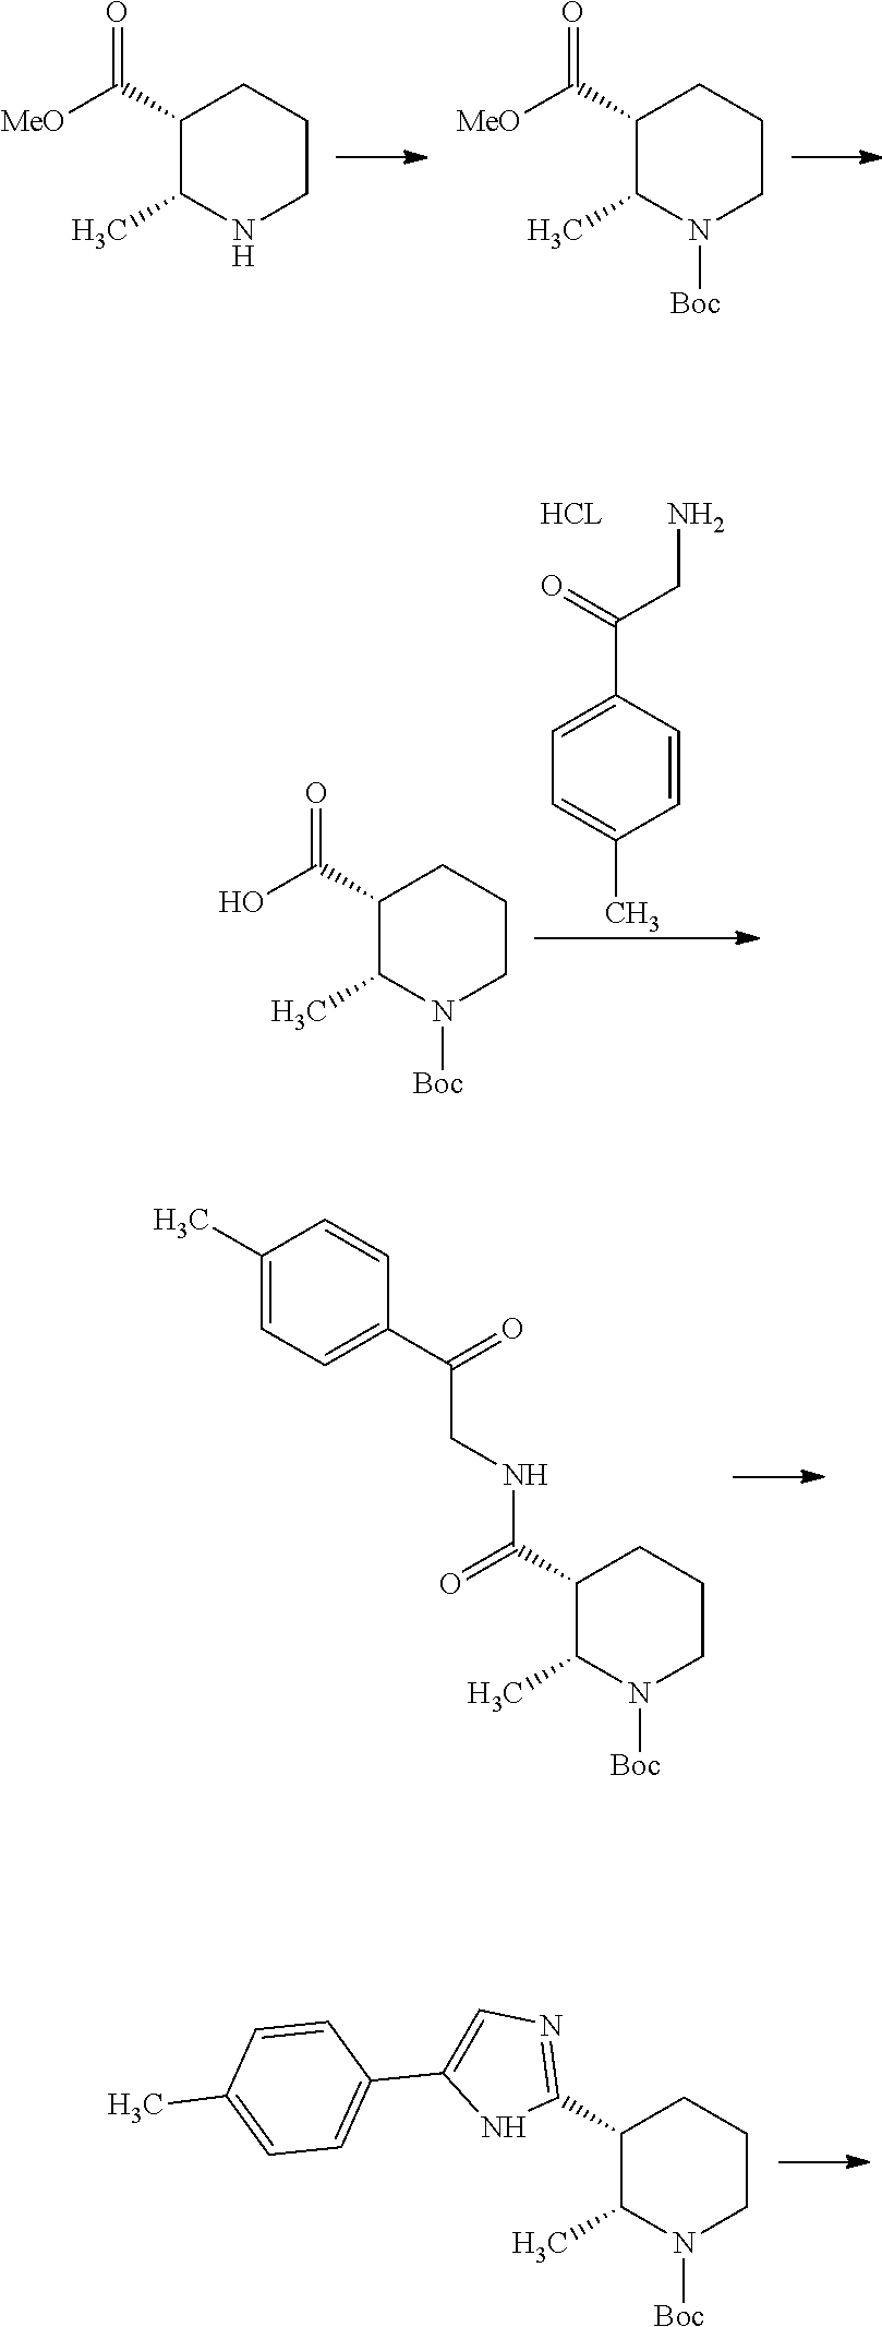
C1(C([MeO])=O)C(C)NCCC1.C1(C([MeO])=O)C(C)N([Boc])CCC1.C1=CC(C(=O)CN)=CC=C1C.[HCL].C1(C(O)=O)C(C)N([Boc])CCC1.C1(C(=O)NCC(C2=CC=C(C)C=C2)=O)C(C)N([Boc])CCC1.C1(C2=NC=C(C3=CC=C(C)C=C3)N2)C(C)N([Boc])CCC1
